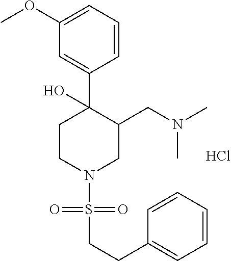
C1=CC=CC=C1CCS(=O)(=O)N1CC(CN(C)C)C(C2=CC(OC)=CC=C2)(O)CC1.Cl
